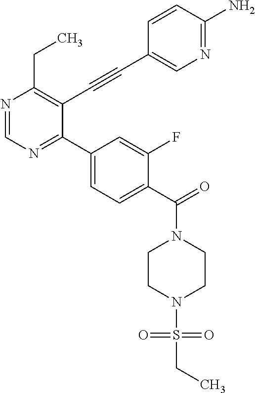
N1=CN=C(C2=CC=C(C(=O)N3CCN(S(CC)(=O)=O)CC3)C(F)=C2)C(C#CC2=CN=C(N)C=C2)=C1CC
